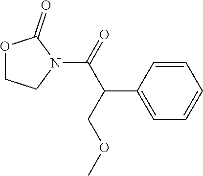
C1=CC(C(COC)C(N2C(=O)OCC2)=O)=CC=C1
